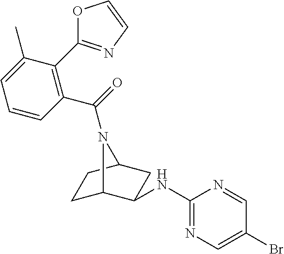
C1C2C(NC3=NC=C(Br)C=N3)CC(C1)N2C(=O)C1=C(C2=NC=CO2)C(C)=CC=C1
